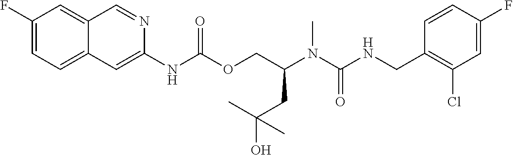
C1=CC(CNC(N(C(COC(NC2=CC3=CC=C(F)C=C3C=N2)=O)CC(O)(C)C)C)=O)=C(Cl)C=C1F
